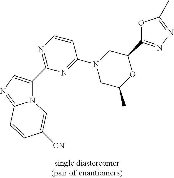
N12C(=NC=C1C1=NC=CC(N3CC(C)OC(C4=NN=C(C)O4)C3)=N1)C=CC([CN])=C2
